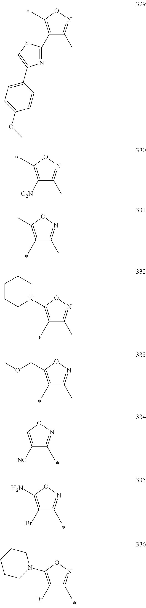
C1(C2=NC(C3=CC=C(OC)C=C3)=CS2)=C(C)ON=C1C.C1([O2N])=C(C)ON=C1C.C1(C)=C(C)ON=C1C.C1(C)=C(N2CCCCC2)ON=C1C.C1(C)=C(COC)ON=C1C.C1([NC])=CON=C1C.C1(Br)=C(N)ON=C1C.C1(Br)=C(N2CCCCC2)ON=C1C
